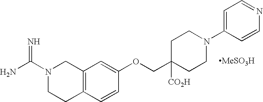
N1(C(N)=N)CCC2=C(C1)C=C(OCC1([CO2H])CCN(C3=CC=NC=C3)CC1)C=C2.[MeSO3H]
